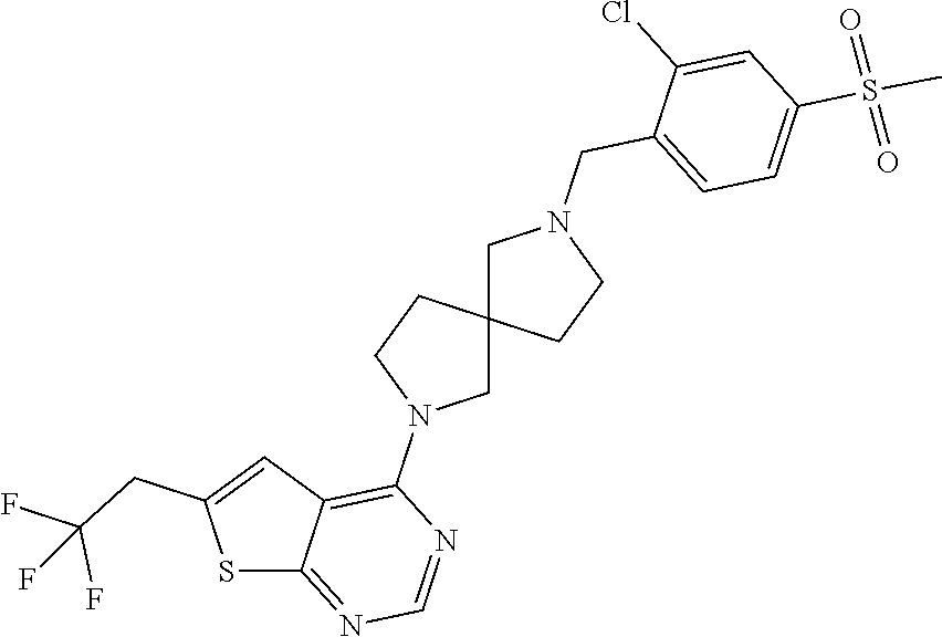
C1(N2CC3(CC2)CCN(CC2=CC=C(S(C)(=O)=O)C=C2Cl)C3)=C2C(=NC=N1)SC(CC(F)(F)F)=C2
